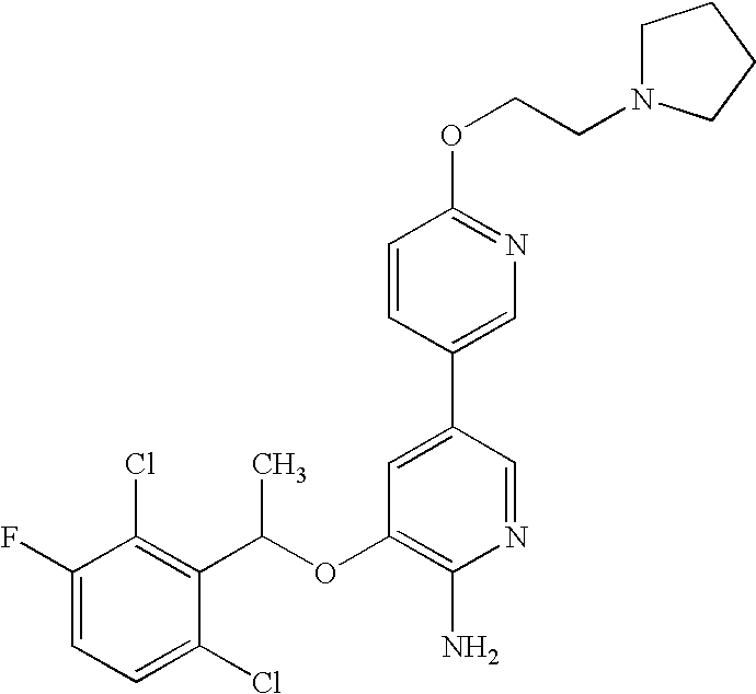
C1(OC(C2=C(Cl)C(F)=CC=C2Cl)C)=C(N)N=CC(C2=CN=C(OCCN3CCCC3)C=C2)=C1
